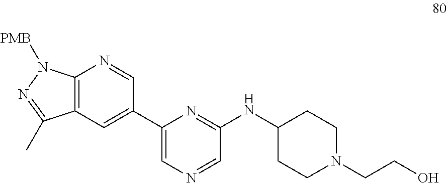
C12=C(C=C(C3=CN=CC(NC4CCN(CCO)CC4)=N3)C=N1)C(C)=NN2[PMB]
